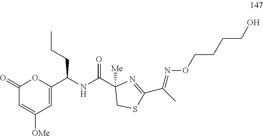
C1(=O)C=C([OMe])C=C(C(NC(C2([Me])CSC(C(C)=NOCCCCO)=N2)=O)CCC)O1
